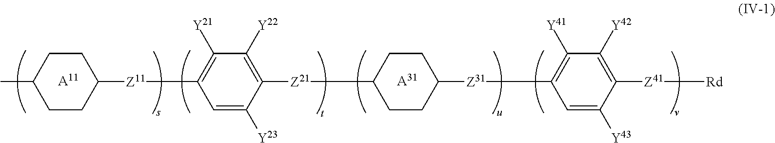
C1CC(C)CCC1[Z11]C1=C([Y21])C([Y22])=C([Z21]C2CCC([Z31]C3=C([Y41])C([Y42])=C([Z41][Rd])C([Y43])=C3)CC2)C([Y23])=C1.[A31].[A11]
